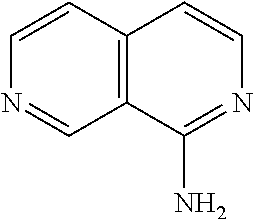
C12=C(C=CN=C1)C=CN=C2N
